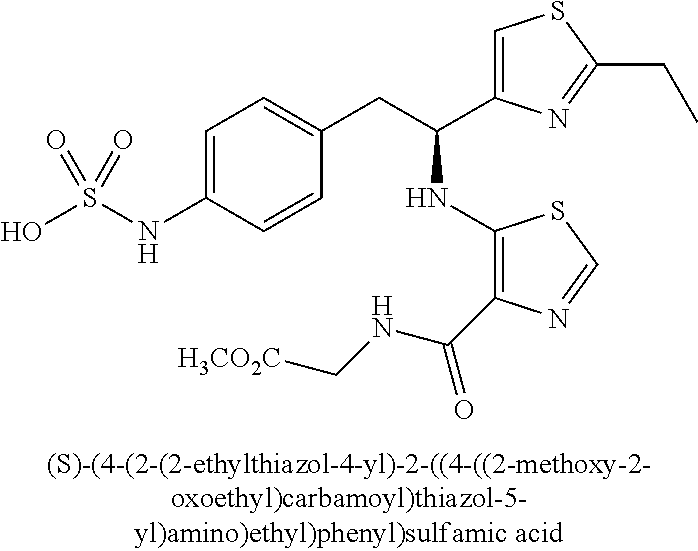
C1=C(NS(O)(=O)=O)C=CC(CC(NC2=C(C(=O)NC[H3CO2C])N=CS2)C2=CSC(CC)=N2)=C1
